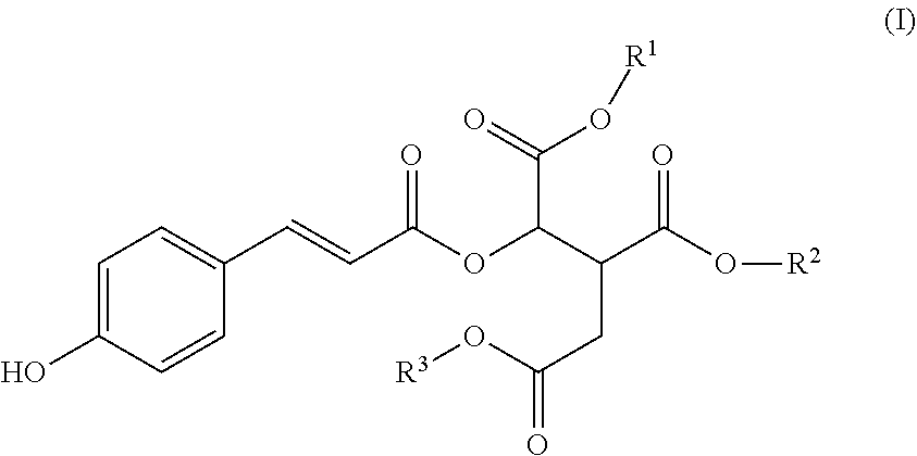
C1=C(O)C=CC(C=CC(OC(C(CC(=O)O[R3])C(O[R2])=O)C(=O)O[R1])=O)=C1
